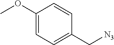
C1(OC)=CC=C(C[N3])C=C1
